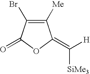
C1([Me])=C(Br)C(=O)OC1=C([H])[SiMe3]
